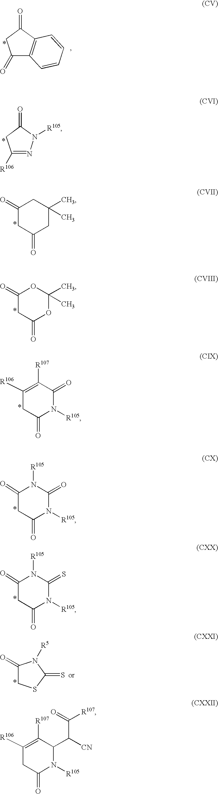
C1(=O)CC(=O)CC(C)(C)C1.C1(=O)CC(=O)OC(C)(C)O1.C1([R106])=C([R107])C(=O)N([R105])C(=O)C1.C1(=O)CC(=O)N([R105])C(=O)N1[R105].C1(=O)CC(=O)N([R105])C(=S)N1[R105].C1(=O)CSC(=S)N1[R5].C1C(=O)C2=C(C1=O)C=CC=C2.C1C([R106])=NN([R105])C1=O.C1([R106])=C([R107])C(C(C([R107])=O)[CN])N([R105])C(=O)C1
